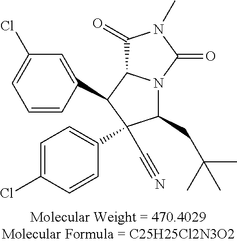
C1(CC(C)(C)C)N2C(C(C3=CC(Cl)=CC=C3)C1(C#N)C1=CC=C(Cl)C=C1)C(=O)N(C)C2=O
